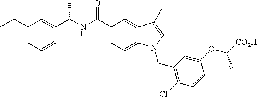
C1=C(C(C)C)C=C(C(NC(C2=CC=C3C(=C2)C(C)=C(C)N3CC2=C(Cl)C=CC(OC(C)[CO2H])=C2)=O)C)C=C1
